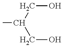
CC(CO)CO
